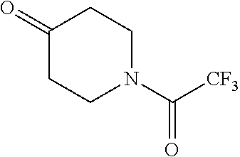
C1(=O)CCN(C(=O)[CF3])CC1
